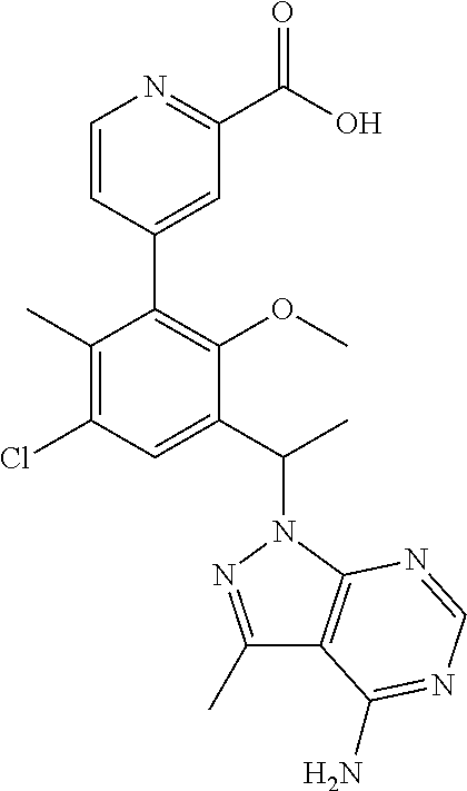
C1(C)=C(Cl)C=C(C(C)N2N=C(C)C3=C2N=CN=C3N)C(OC)=C1C1=CC(C(O)=O)=NC=C1
